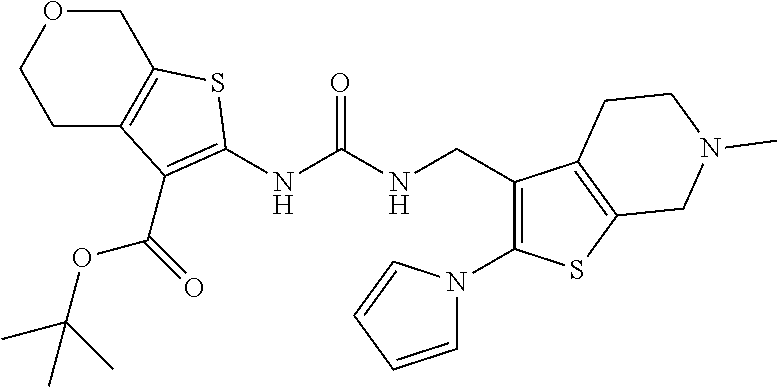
C1CC2=C(CO1)SC(NC(NCC1=C(N3C=CC=C3)SC3=C1CCN(C)C3)=O)=C2C(=O)OC(C)(C)C
